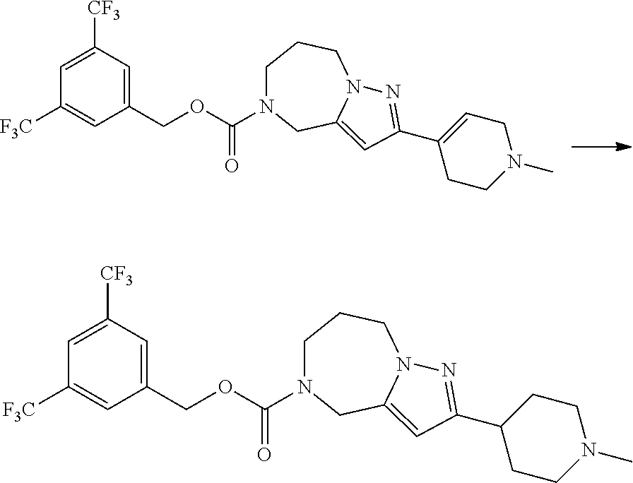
C1(COC(N2CCCN3C(=CC(C4=CCN(C)CC4)=N3)C2)=O)=CC([CF3])=CC([F3C])=C1.C1(COC(N2CCCN3C(=CC(C4CCN(C)CC4)=N3)C2)=O)=CC([CF3])=CC([F3C])=C1
